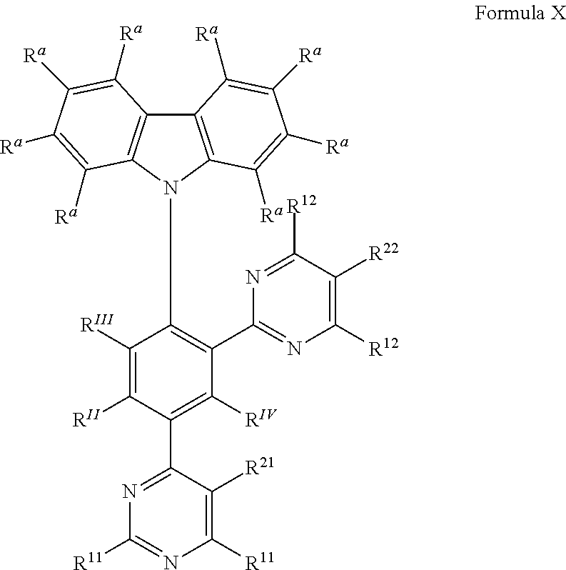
C1([RIII])=C([RII])C(C2=NC([R11])=NC([R11])=C2[R21])=C([RIV])C(C2=NC([R12])=C([R22])C([R12])=N2)=C1N1C2=C(C3=C1C([Ra])=C([Ra])C([Ra])=C3[Ra])C([Ra])=C([Ra])C([Ra])=C2[Ra]
